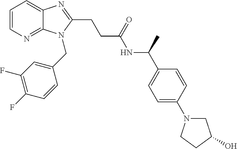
C1=CN=C2C(=C1)N=C(CCC(NC(C1=CC=C(N3CC(O)CC3)C=C1)C)=O)N2CC1=CC(F)=C(F)C=C1
